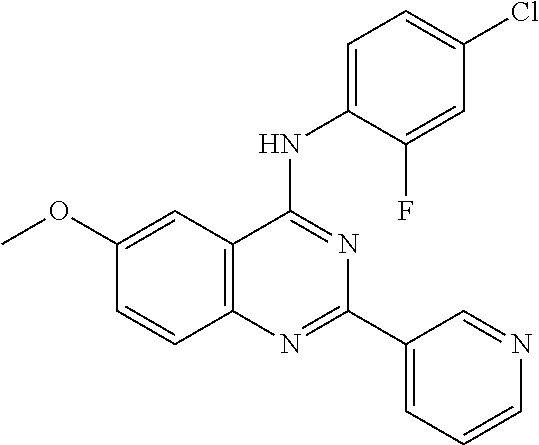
C1(OC)=CC2=C(C=C1)N=C(C1=CC=CN=C1)N=C2NC1=CC=C(Cl)C=C1F
